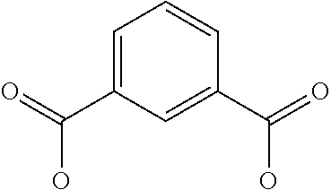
C1=C(C(=O)O)C=C(C(=O)O)C=C1
